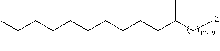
C(C(C[Z])C)(CCCCCCCCC)C
